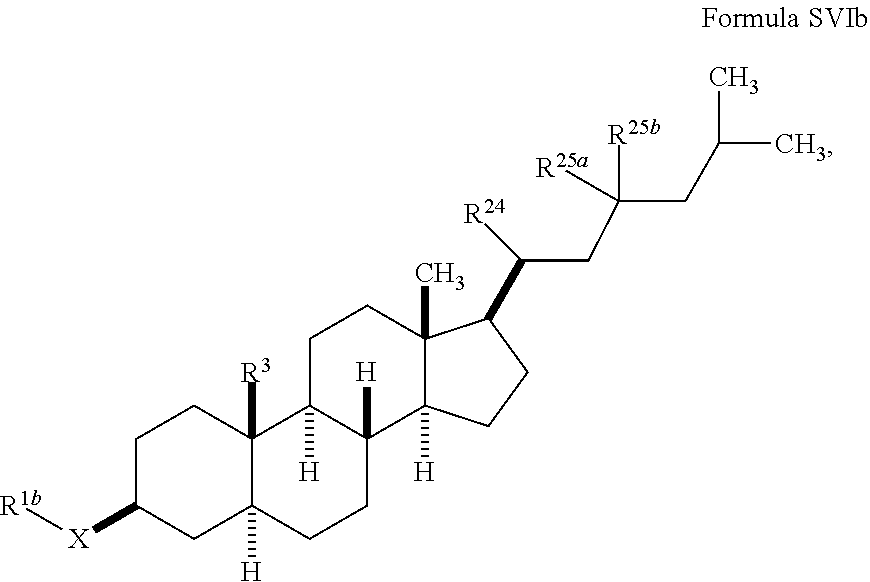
C1([X][R1b])CCC2([R3])C3([H])CCC4(C)C(C([R24])CC(CC(C)C)([R25b])[R25a])CCC4([H])C3([H])CCC2([H])C1
